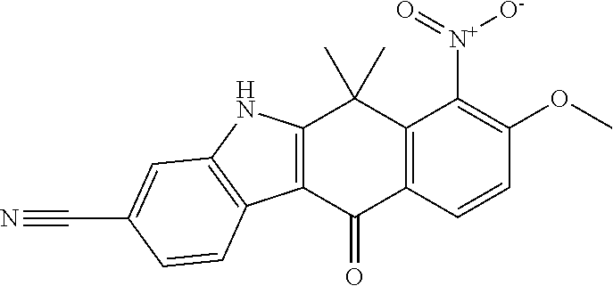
C12=C(NC3=C1C=CC(C#N)=C3)C(C)(C)C1=C(C2=O)C=CC(OC)=C1[N+](=O)[O-]
